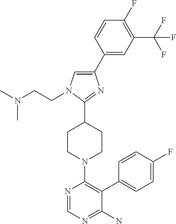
N(CCN1C=C(C2=CC(C(F)(F)F)=C(F)C=C2)N=C1C1CCN(C2=C(C3=CC=C(F)C=C3)C(N)=NC=N2)CC1)(C)C
